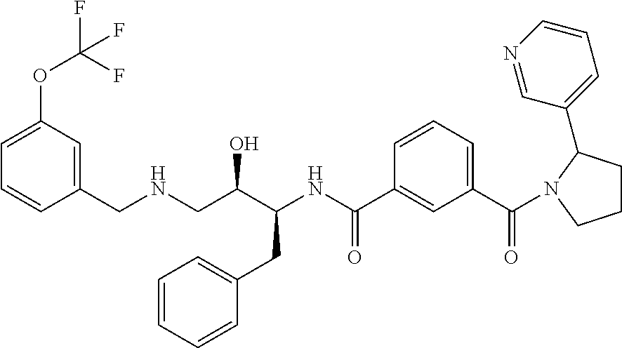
C1=C(OC(F)(F)F)C=C(CNCC(C(NC(C2=CC(C(=O)N3CCCC3C3=CC=CN=C3)=CC=C2)=O)CC2=CC=CC=C2)O)C=C1
